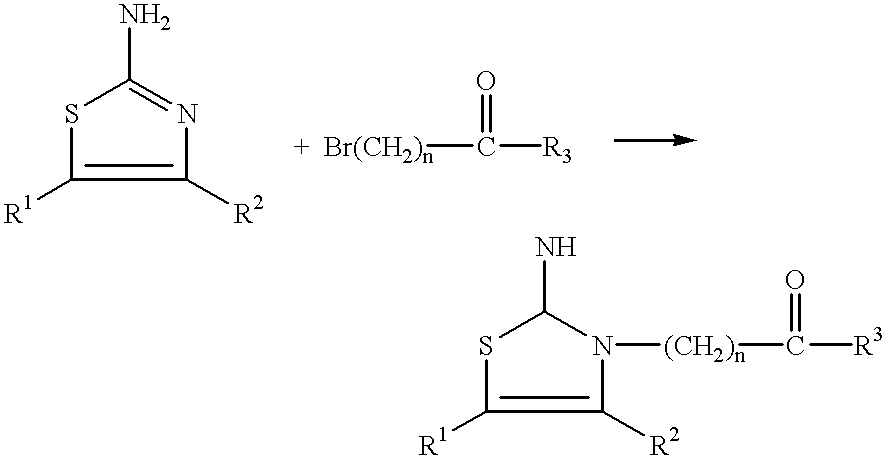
S1C([R1])=C([R2])N=C1N.[+  Br(CH2)n]C([R3])=O.S1C([R1])=C([R2])N([(CH2)n]C([R3])=O)C1N
